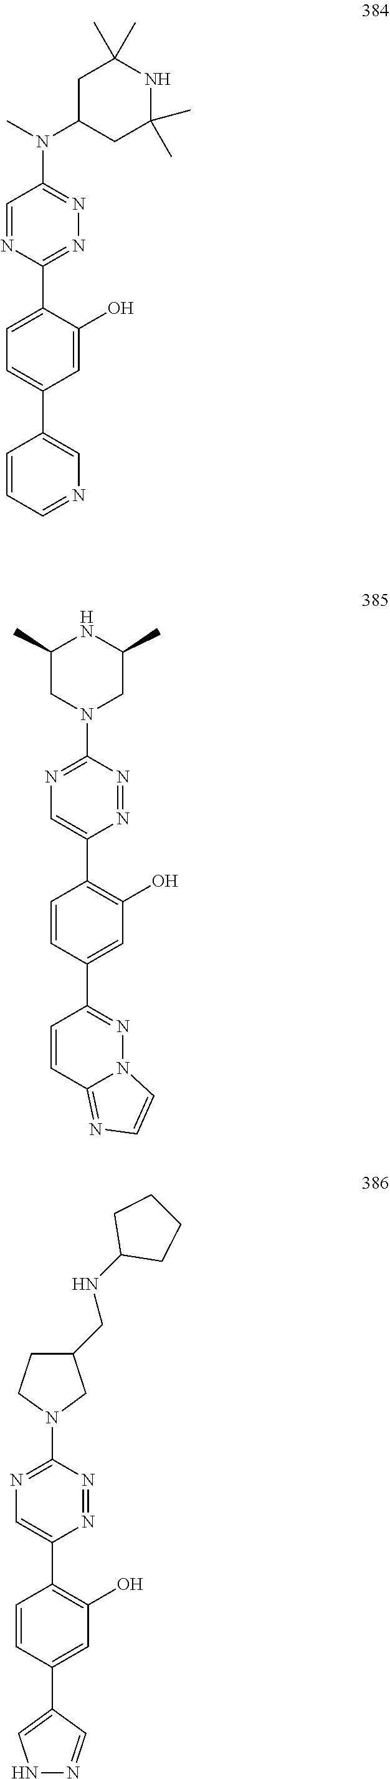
N1=NC(N2CC(C)NC(C)C2)=NC=C1C1=C(O)C=C(C2=NN3C(=NC=C3)C=C2)C=C1.N1=C(C2=CC=C(C3=CN=CC=C3)C=C2O)N=CC(N(C2CC(C)(C)NC(C)(C)C2)C)=N1.N1=NC(N2CC(CNC3CCCC3)CC2)=NC=C1C1=C(O)C=C(C2=CNN=C2)C=C1
